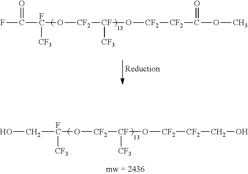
FC(=O)[FC]([CF3])O[CF2][CF](O[CF2][CF2]C(=O)OC)[CF3].C([FC]([CF3])O[CF2][CF](O[CF2][CF2]CO)[CF3])O
